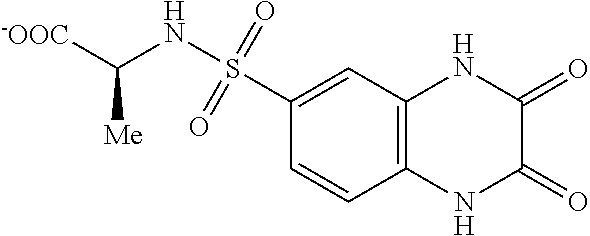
C1(S(NC([Me])[-OOC])(=O)=O)=CC2=C(C=C1)NC(=O)C(=O)N2
